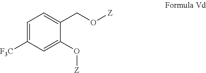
C1([F3C])=CC=C(CO[Z])C(O[Z])=C1
